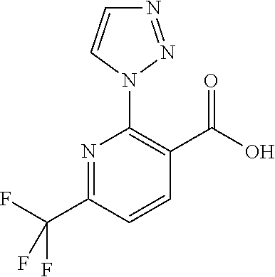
N1=C(C(F)(F)F)C=CC(C(O)=O)=C1N1N=NC=C1
